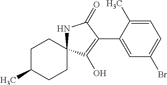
C1C(C)CCC2(C1)NC(=O)C(C1=CC(Br)=CC=C1C)=C2O
